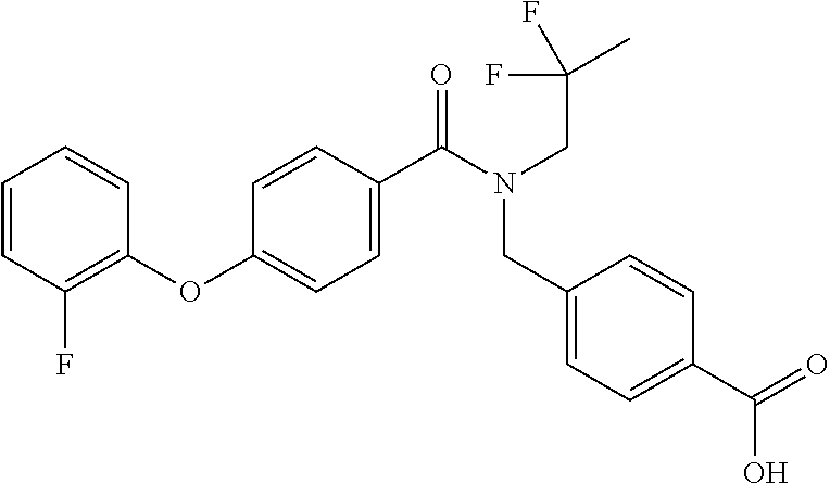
C1(OC2=CC=C(C(N(CC(F)(F)C)CC3=CC=C(C(=O)O)C=C3)=O)C=C2)=C(F)C=CC=C1
